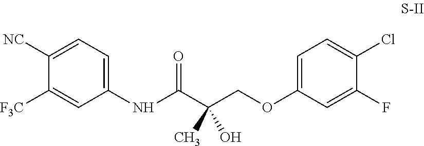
C1(NC(=O)C(COC2=CC=C(Cl)C(F)=C2)(C)O)=CC=C([NC])C([F3C])=C1
